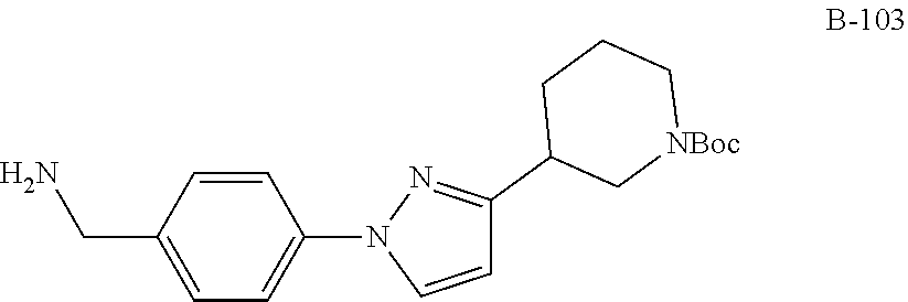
C1=CC(CN)=CC=C1N1C=CC(C2C[NBoc]CCC2)=N1
